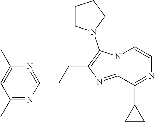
C1(C)=NC(CCC2=C(N3CCCC3)N3C(=N2)C(C2CC2)=NC=C3)=NC(C)=C1
